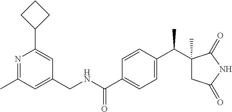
N1=C(C)C=C(CNC(C2=CC=C(C(C3(C)CC(=O)NC3=O)C)C=C2)=O)C=C1C1CCC1
